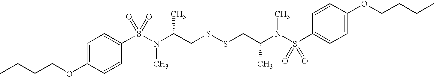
S(CC(N(S(C1=CC=C(OCCCC)C=C1)(=O)=O)C)C)SCC(N(S(C1=CC=C(OCCCC)C=C1)(=O)=O)C)C
